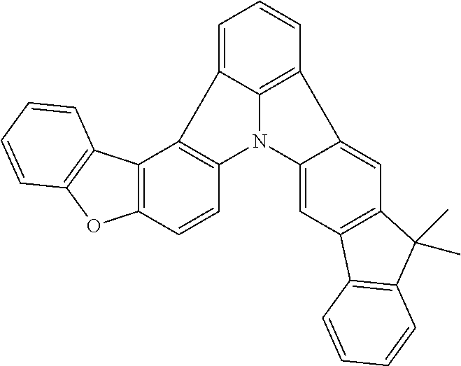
C1=C2C3=C(C=C1)C1=CC4=C(C=C1N3C1=C2C2=C(C=C1)OC1=C2C=CC=C1)C1=C(C4(C)C)C=CC=C1
